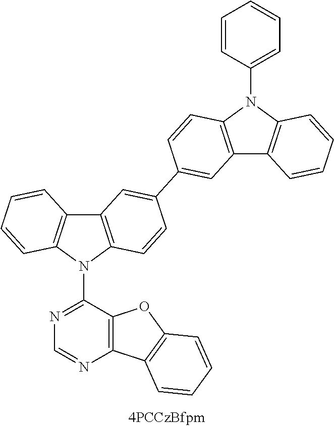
C12=C(N(C3=NC=NC4=C3OC3=C4C=CC=C3)C3=C1C=CC=C3)C=CC(C1=CC3=C(C=C1)N(C1=CC=CC=C1)C1=C3C=CC=C1)=C2
